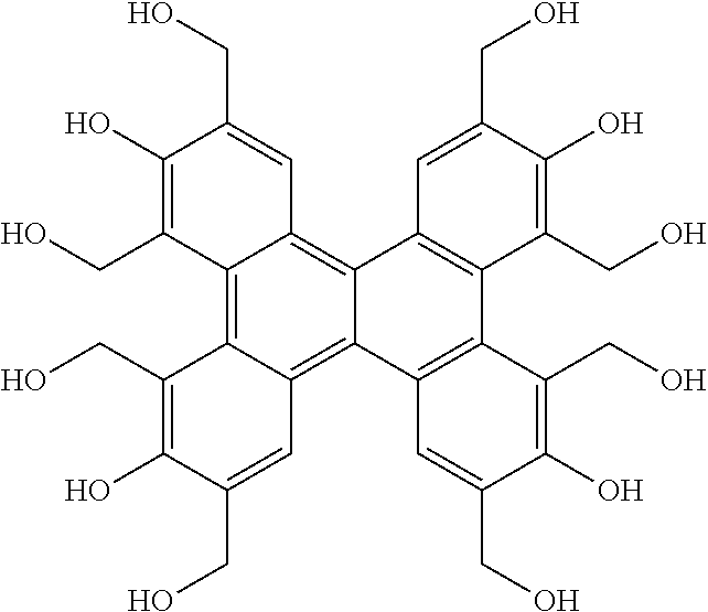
C12=C3C(=C4C(=C1C=C(CO)C(O)=C2CO)C1=C(C2=C4C=C(CO)C(O)=C2CO)C(CO)=C(O)C(CO)=C1)C=C(CO)C(O)=C3CO
